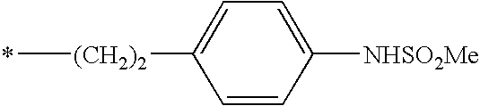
C[(CH2)2]C1=CC=C([NHSO2Me])C=C1
